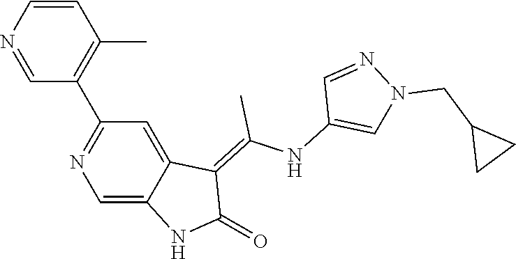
C1=CN=CC(C2=NC=C3C(=C2)C(=C(NC2=CN(CC4CC4)N=C2)C)C(=O)N3)=C1C
